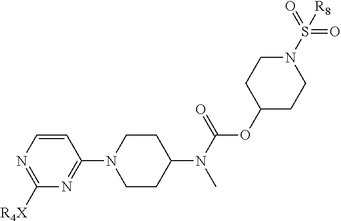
C1=CN=C([R4X])N=C1N1CCC(N(C(=O)OC2CCN(S([R8])(=O)=O)CC2)C)CC1
